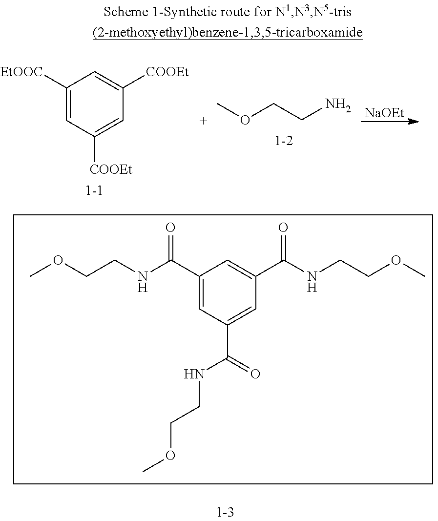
C1([EtOOC])=CC([COOEt])=CC([COOEt])=C1.O(CCN)C.[NaOEt].C1(C(NCCOC)=O)=CC(C(=O)NCCOC)=CC(C(NCCOC)=O)=C1
